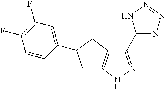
C1(C2=NN=NN2)=NNC2=C1CC(C1=CC(F)=C(F)C=C1)C2
